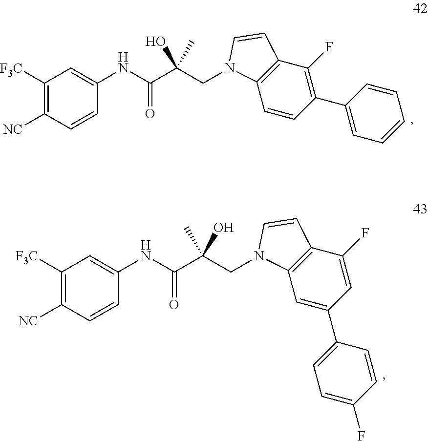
C1([F3C])=C([NC])C=CC(NC(C(CN2C3=C(C(F)=C(C4=CC=CC=C4)C=C3)C=C2)(O)C)=O)=C1.C1([F3C])=C([NC])C=CC(NC(C(CN2C3=C(C(F)=CC(C4=CC=C(F)C=C4)=C3)C=C2)(C)O)=O)=C1
